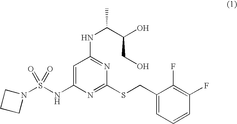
C1(CSC2=NC(NS(N3CCC3)(=O)=O)=CC(NC(C(O)CO)C)=N2)=CC=CC(F)=C1F
